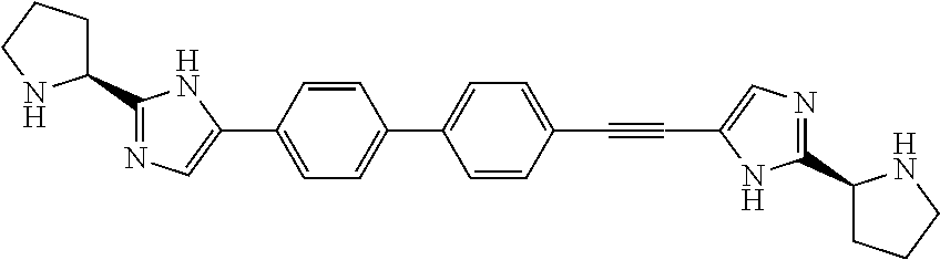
C1(C#CC2=CN=C(C3CCCN3)N2)=CC=C(C2=CC=C(C3=CN=C(C4CCCN4)N3)C=C2)C=C1
